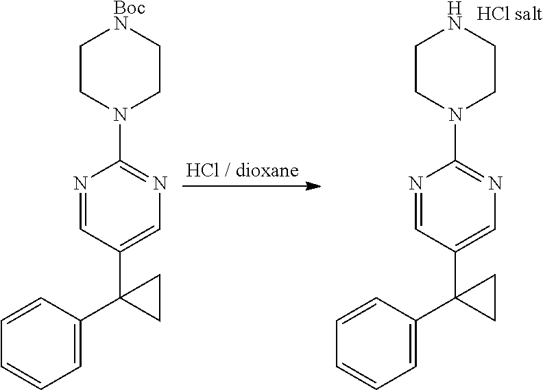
C1=NC(N2CCNCC2)=NC=C1C1(C2=CC=CC=C2)CC1.C1=NC(N2CC[BocN]CC2)=NC=C1C1(C2=CC=CC=C2)CC1
